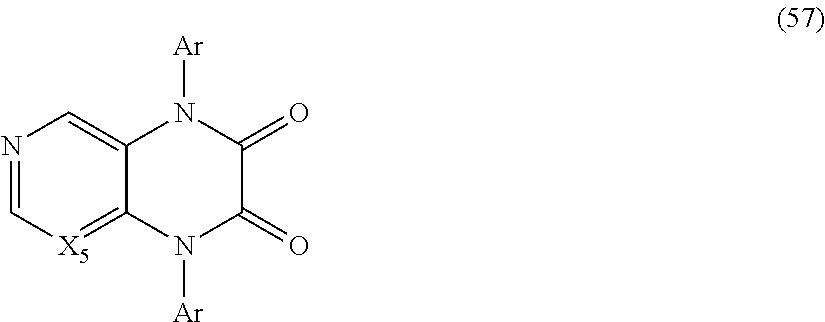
N1=C[X5]=C2C(=C1)N([Ar])C(=O)C(=O)N2[Ar]
